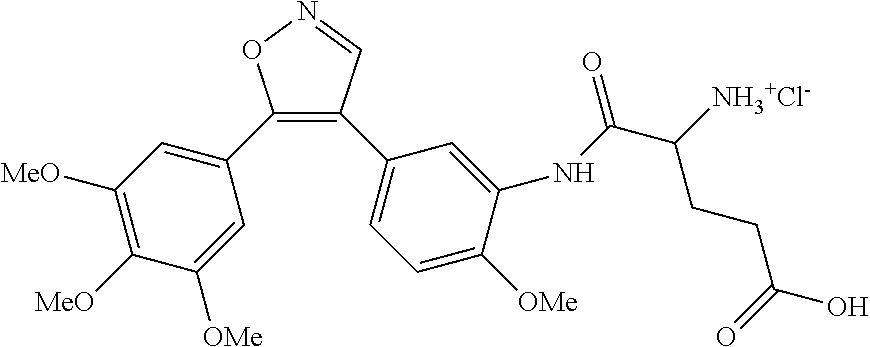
C1(C2=CC([MeO])=C([MeO])C([OMe])=C2)=C(C2=CC=C([OMe])C(NC(C([NH3+Cl-])CCC(O)=O)=O)=C2)C=NO1
